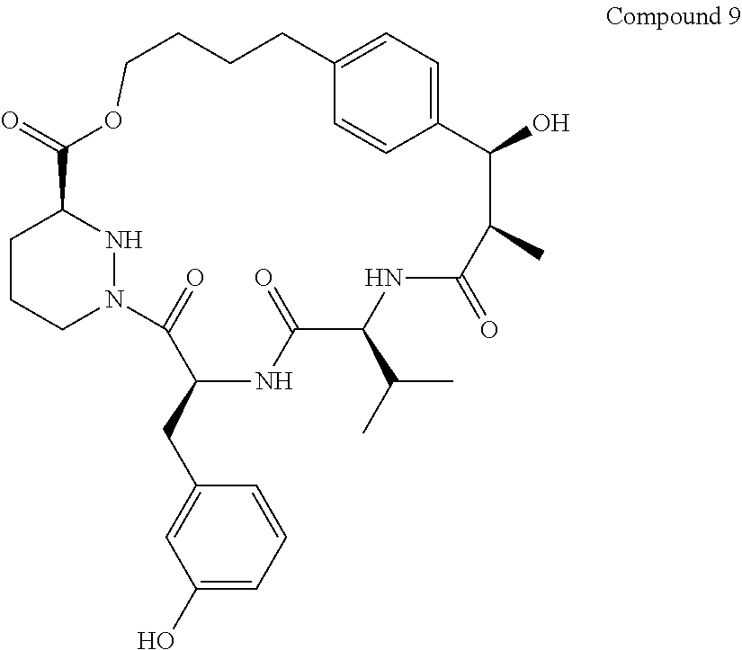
C1CCN2NC1C(=O)OCCCCC1=CC=C(C(O)C(C)C(=O)NC(C(C)C)C(=O)NC(CC3=CC(O)=CC=C3)C2=O)C=C1
